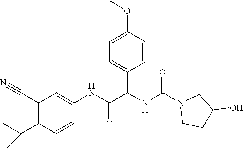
C1(C#N)=C(C(C)(C)C)C=CC(NC(=O)C(NC(N2CCC(O)C2)=O)C2=CC=C(OC)C=C2)=C1
